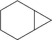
C1CCC2C(C1)C2
